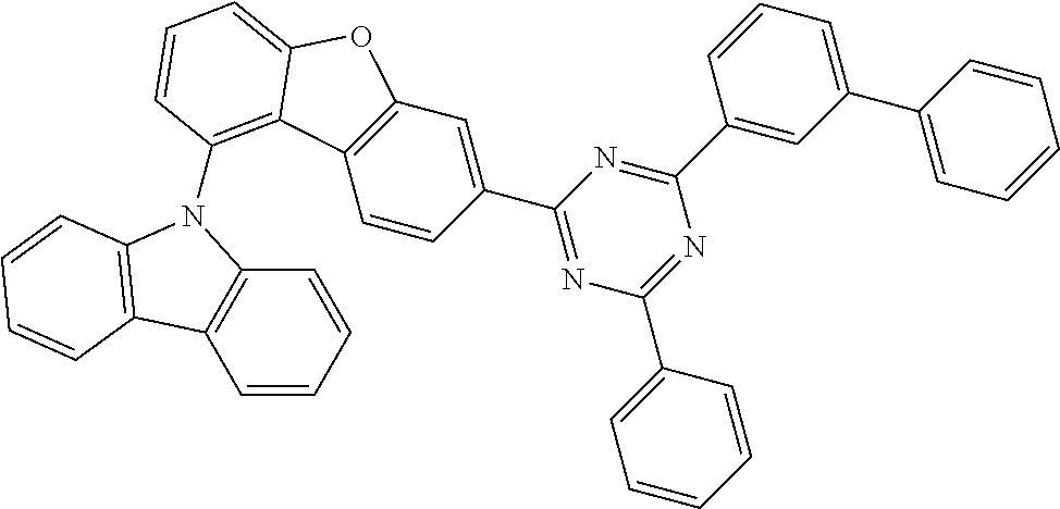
C1=CC=CC2=C1C1=C(N2C2=C3C4=C(C=C(C5=NC(C6=CC=CC=C6)=NC(C6=CC(C7=CC=CC=C7)=CC=C6)=N5)C=C4)OC3=CC=C2)C=CC=C1
